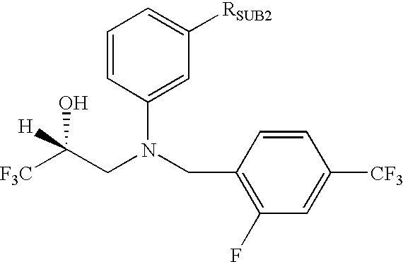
[F3C]C(CN(CC1=C(F)C=C([CF3])C=C1)C1=CC([RSUB2])=CC=C1)(O)[H]
